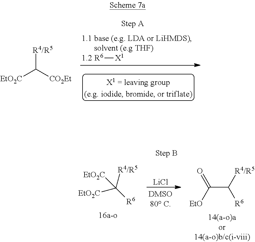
[R4/R5]C([R6])([EtO2C])[EtO2C].[LiCl].C(C([R4/R5])[R6])([EtO])=O.[R6][X1].[EtO2C]C([CO2Et])[R4/R5]
